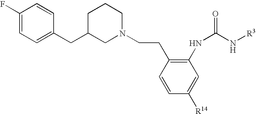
C1=CC(CCN2CCCC(CC3=CC=C(F)C=C3)C2)=C(NC(N[R3])=O)C=C1[R14]
